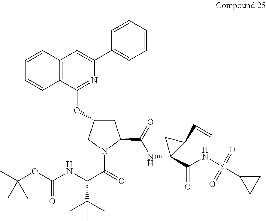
C12=C(C(OC3CC(C(=O)NC4(C(NS(=O)(=O)C5CC5)=O)C(C=C)C4)N(C(=O)C(C(C)(C)C)NC(OC(C)(C)C)=O)C3)=NC(C3=CC=CC=C3)=C1)C=CC=C2
